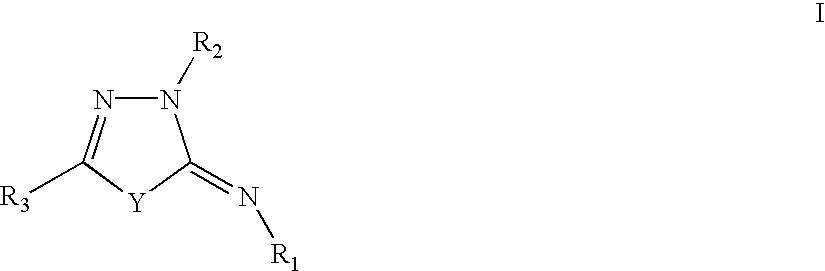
N1([R2])N=C([R3])[Y]C1=N[R1]
